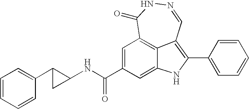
N1=CC2=C(C3=CC=CC=C3)NC3=CC(C(NC4C(C5=CC=CC=C5)C4)=O)=CC(=C23)C(=O)N1
